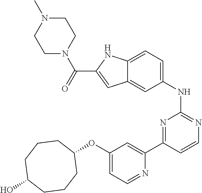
C(N1CCN(C)CC1)(=O)C1=CC2=CC(NC3=NC=CC(C4=CC(OC5CCCC(O)CCC5)=CC=N4)=N3)=CC=C2N1
